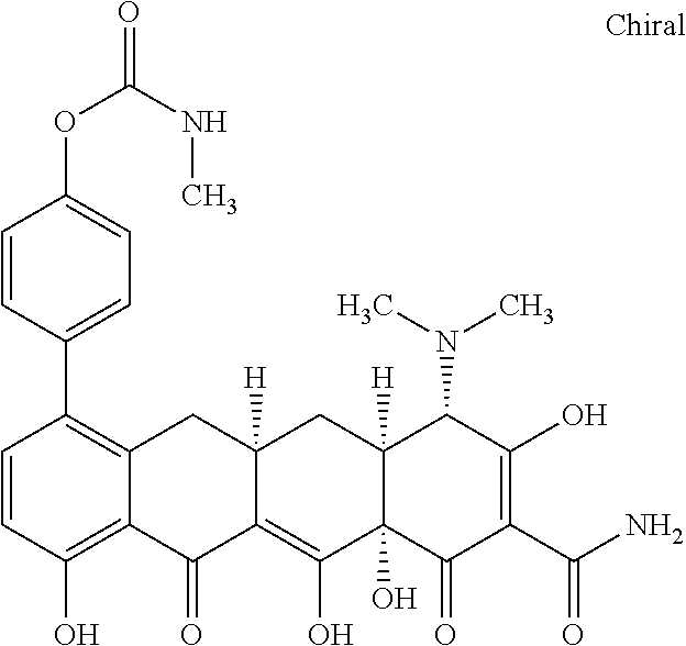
C12([H])C(O)(C(=O)C(C(N)=O)=C(O)C1N(C)C)C(O)=C1C([H])(C2)CC2=C(C3=CC=C(OC(=O)NC)C=C3)C=CC(O)=C2C1=O
